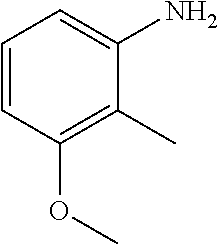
C1=CC(OC)=C(C)C(N)=C1
